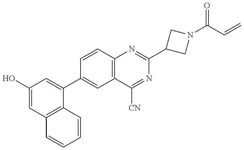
C1(O)=CC2=C(C(C3=CC4=C(C=C3)N=C(C3CN(C(C=C)=O)C3)N=C4[CN])=C1)C=CC=C2
